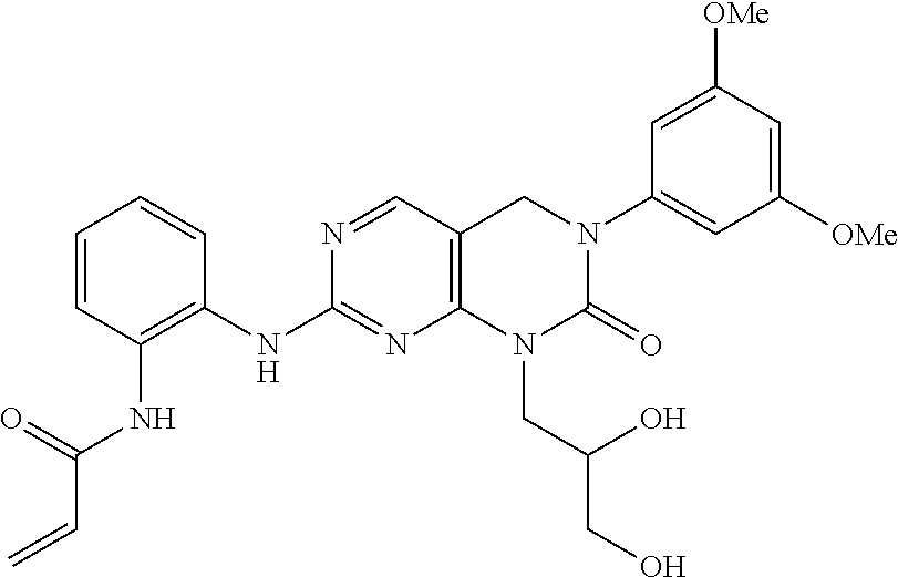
N(C1=NC2=C(C=N1)CN(C1=CC([OMe])=CC([OMe])=C1)C(=O)N2CC(CO)O)C1=C(NC(C=C)=O)C=CC=C1
